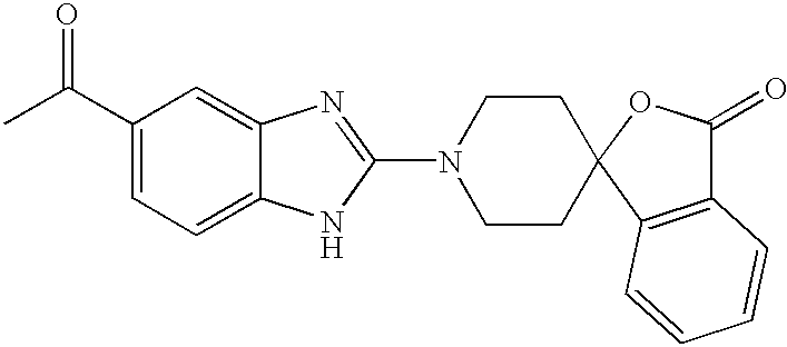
C1(C(C)=O)=CC=C2C(=C1)N=C(N1CCC3(CC1)C1=C(C(=O)O3)C=CC=C1)N2
